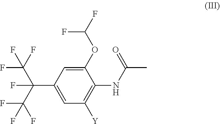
C1=C(OC(F)F)C(NC(C)=O)=C([Y])C=C1C(C(F)(F)F)(C(F)(F)F)F
